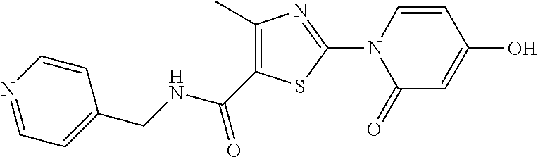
C1(C(=O)NCC2=CC=NC=C2)=C(C)N=C(N2C(=O)C=C(O)C=C2)S1
